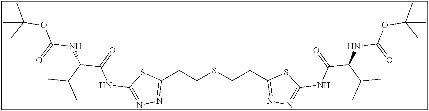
C1(CCSCCC2=NN=C(NC(C(C(C)C)NC(OC(C)(C)C)=O)=O)S2)=NN=C(NC(C(C(C)C)NC(OC(C)(C)C)=O)=O)S1
